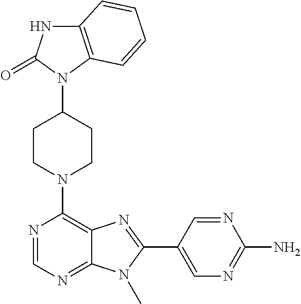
C12=C(N(C3CCN(C4=C5C(=NC=N4)N(C)C(C4=CN=C(N)N=C4)=N5)CC3)C(=O)N1)C=CC=C2
